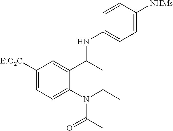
C1([EtO2C])=CC=C2C(=C1)C(NC1=CC=C([NHMs])C=C1)CC(C)N2C(C)=O
